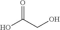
OC(CO)=O
